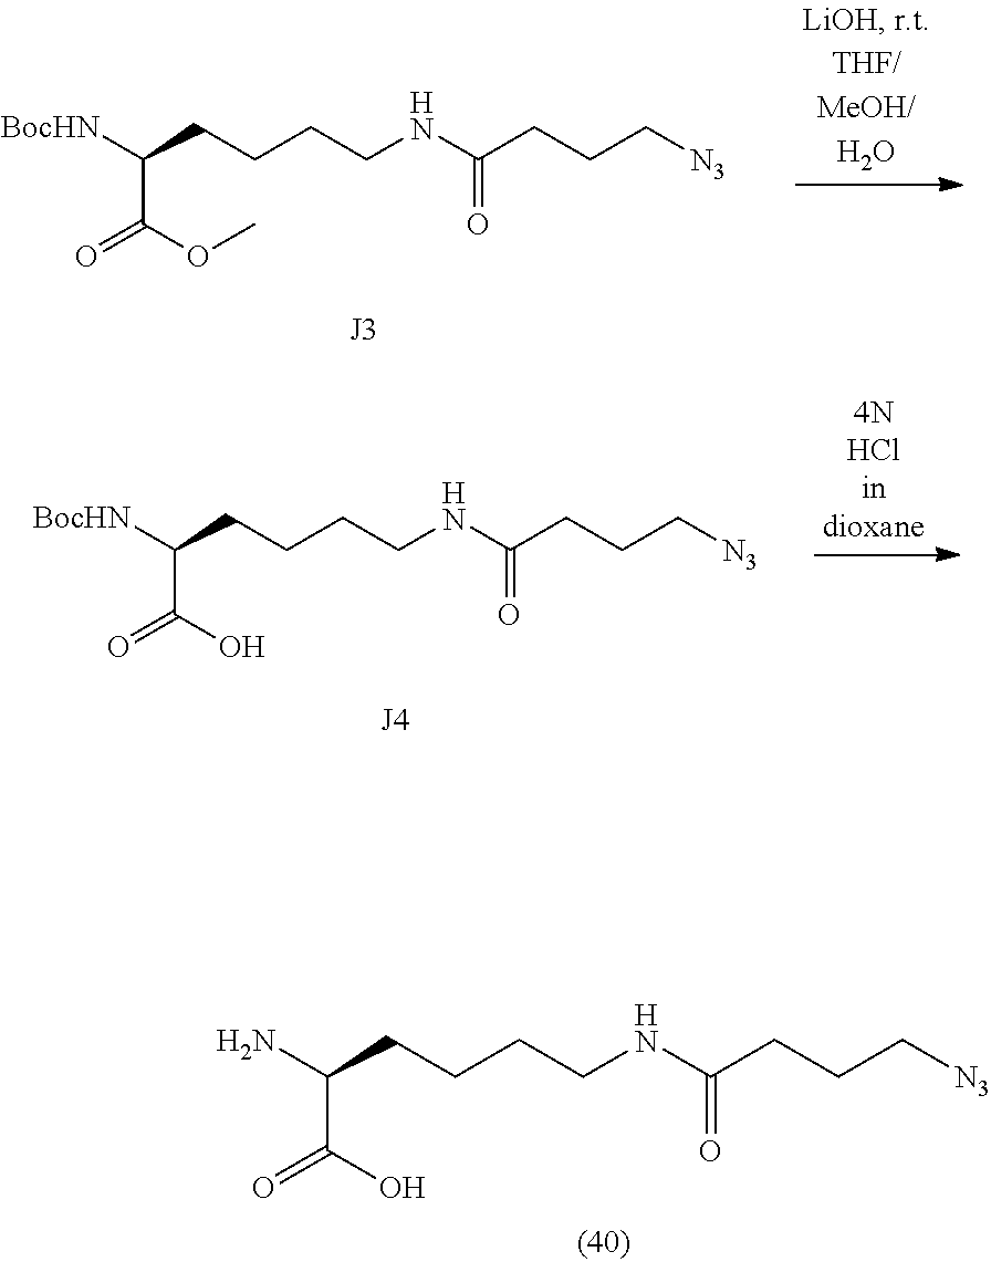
[BocHN]C(CCCCNC(=O)CCC[N3])C(OC)=O.[BocHN]C(CCCCNC(=O)CCC[N3])C(O)=O.NC(CCCCNC(=O)CCC[N3])C(O)=O
